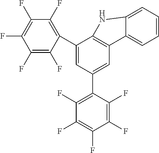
C1(C2=C(F)C(F)=C(F)C(F)=C2F)=CC(C2=C(F)C(F)=C(F)C(F)=C2F)=CC2=C1NC1=CC=CC=C21
